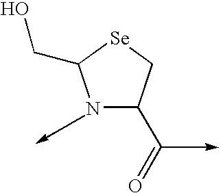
N1C(C=O)C[Se]C1CO
